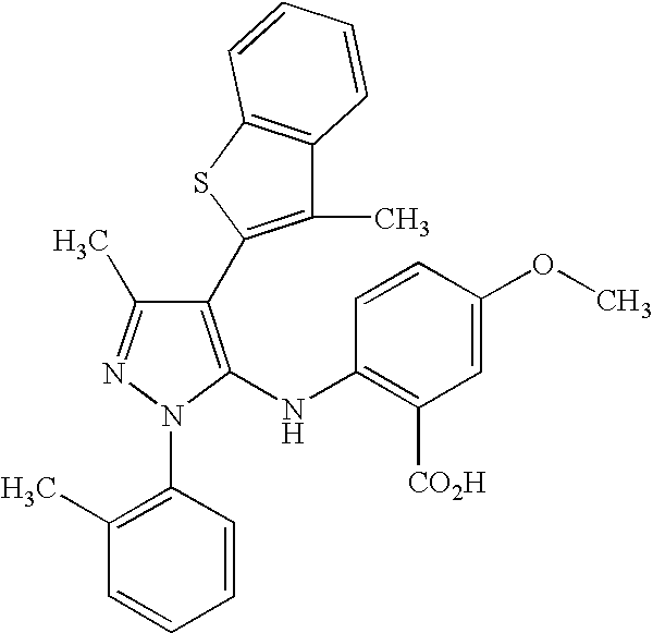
C1(C2=C(C)C3=C(S2)C=CC=C3)=C(NC2=C([CO2H])C=C(OC)C=C2)N(C2=C(C)C=CC=C2)N=C1C
